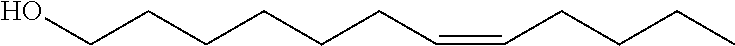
C(CCC=CCCCC)CCCO
